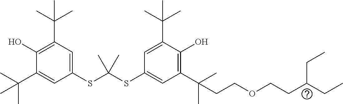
C1(C(C)(C)C)=CC(SC(SC2=CC(C(C)(C)CCOCCC(CC)CC)=C(O)C(C(C)(C)C)=C2)(C)C)=CC(C(C)(C)C)=C1O
